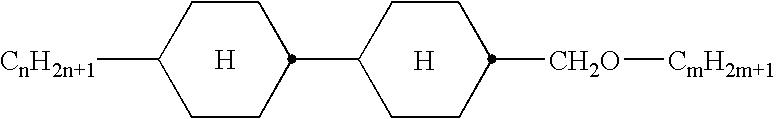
[H].[CnH2n+1]C1CCC(C2CCC([CH2O][CmH2m+1])CC2)CC1.[H]
